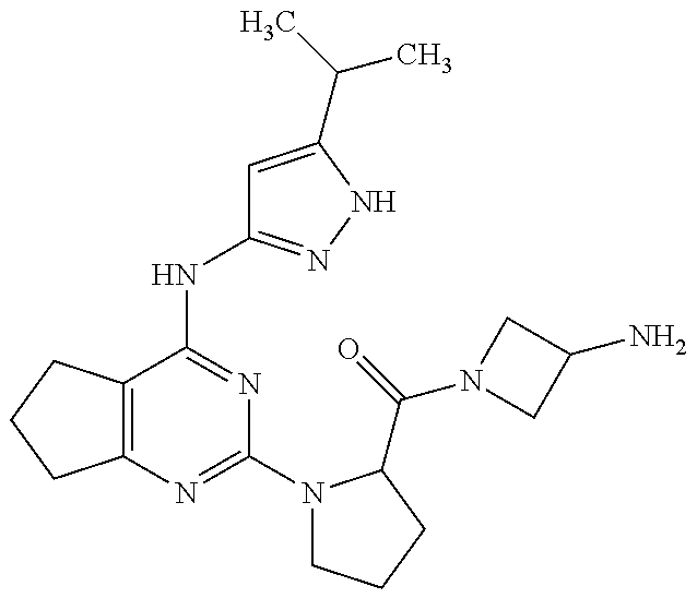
C12=C(C(NC3=NNC(C(C)C)=C3)=NC(N3CCCC3C(=O)N3CC(N)C3)=N1)CCC2
